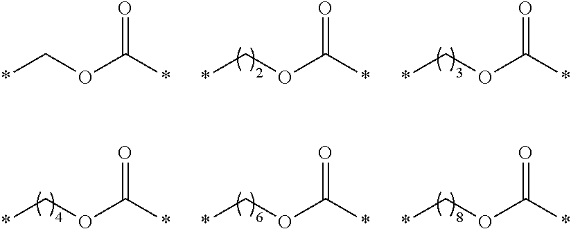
*COC(*)=O.*COC(*)=O.*COC(*)=O.*COC(*)=O.*COC(*)=O.*COC(*)=O
